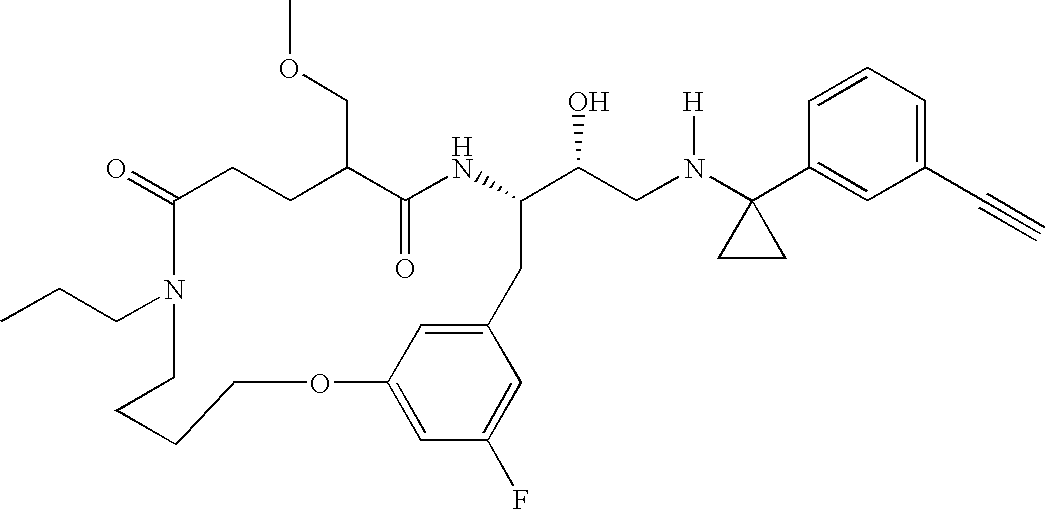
C1(=O)CCC(COC)C(=O)NC(C(CN(C2(C3=CC(C#C)=CC=C3)CC2)[H])O)CC2=CC(=CC(F)=C2)OCCCCN1CCC
